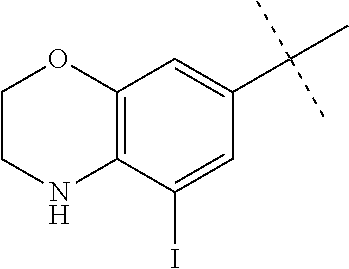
C12=C(C(I)=CC(C(C)(C)C)=C1)NCCO2
